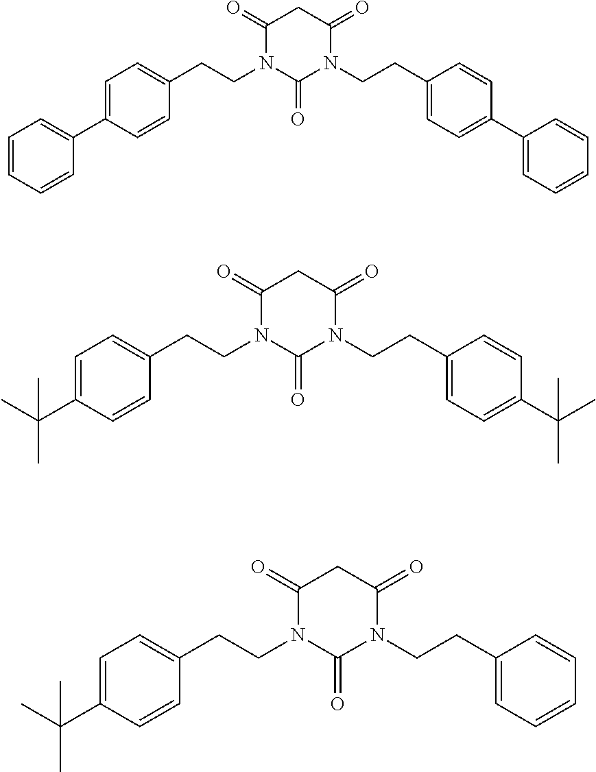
C1(=O)N(CCC2=CC=C(C3=CC=CC=C3)C=C2)C(=O)N(CCC2=CC=C(C3=CC=CC=C3)C=C2)C(=O)C1.C1(=O)N(CCC2=CC=C(C(C)(C)C)C=C2)C(=O)N(CCC2=CC=C(C(C)(C)C)C=C2)C(=O)C1.C1(=O)N(CCC2=CC=C(C(C)(C)C)C=C2)C(=O)N(CCC2=CC=CC=C2)C(=O)C1
